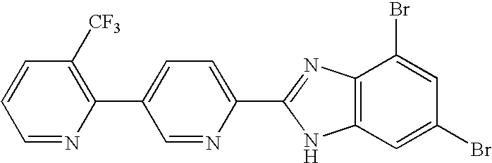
C1=NC(C2=CC=C(C3=NC4=C(C=C(Br)C=C4Br)N3)N=C2)=C([CF3])C=C1
